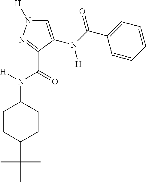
C1=C(N([H])C(=O)C2=CC=CC=C2)C(C(N([H])C2CCC(C(C)(C)C)CC2)=O)=NN1[H]
